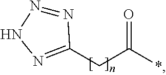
C(C(*)=O)C1=NNN=N1
